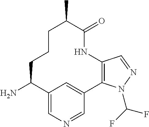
C1C(N)C2=CN=CC(=C2)C2=C(C=NN2C(F)F)NC(=O)C(C)CC1
